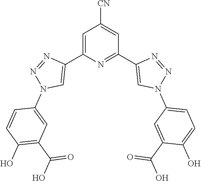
C1=C(C2=CN(C3=CC(C(O)=O)=C(O)C=C3)N=N2)N=C(C2=CN(C3=CC=C(O)C(C(O)=O)=C3)N=N2)C=C1[CN]
